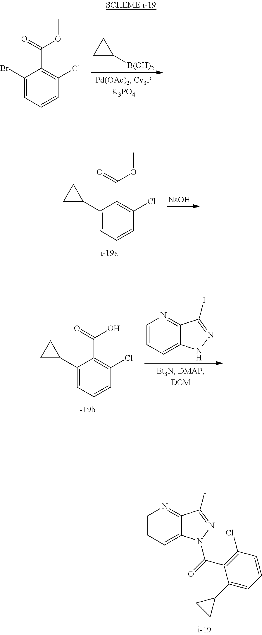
C1CC1[B(OH)2].C1(Br)=CC=CC(Cl)=C1C(=O)OC.[NaOH].C1(C2CC2)=CC=CC(Cl)=C1C(=O)OC.C1=CC=C2C(=N1)C(I)=NN2.C1(C2CC2)=CC=CC(Cl)=C1C(=O)O.C1=CC=C2C(=N1)C(I)=NN2C(=O)C1=C(Cl)C=CC=C1C1CC1
